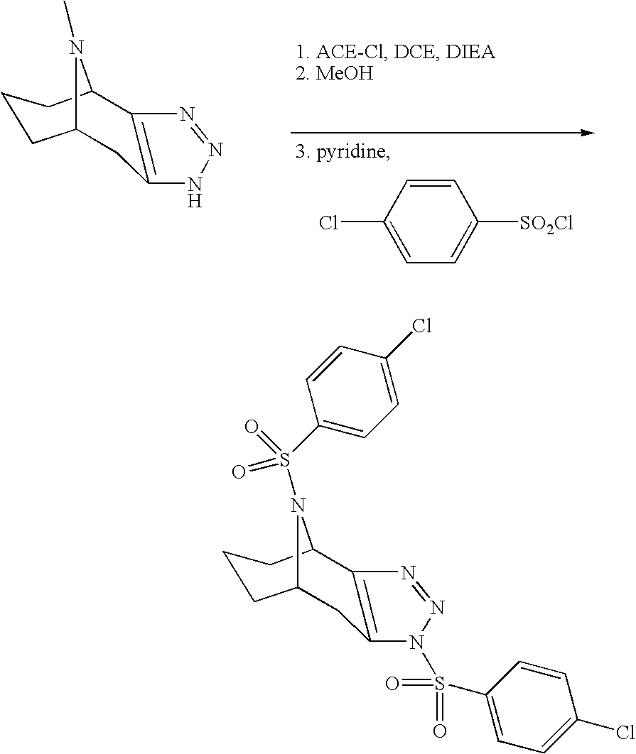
C1C2CCCC(C3=C1NN=N3)N2C.ClC1=CC=C([SO2Cl])C=C1.C1C2CCCC(C3=C1N(S(=O)(=O)C1=CC=C(Cl)C=C1)N=N3)N2S(C1=CC=C(Cl)C=C1)(=O)=O
